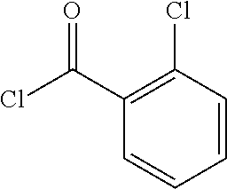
C1(Cl)=C(C(Cl)=O)C=CC=C1
